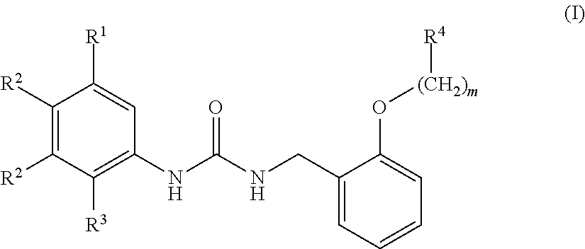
C1([R2])=C([R2])C([R3])=C(NC(=O)NCC2=CC=CC=C2O[(CH2)m][R4])C=C1[R1]
